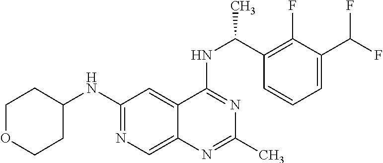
N(C1=NC=C2C(=C1)C(NC(C1=C(F)C(C(F)F)=CC=C1)C)=NC(C)=N2)C1CCOCC1
